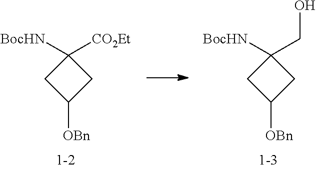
C1([BocHN])([CO2Et])CC([OBn])C1.C1([BocHN])(CO)CC([OBn])C1
